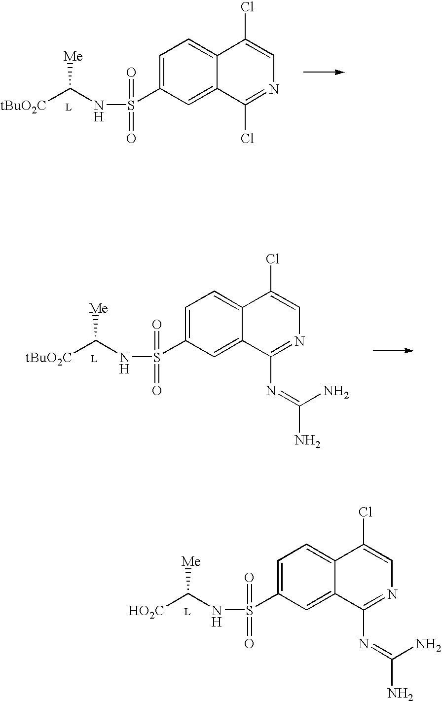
N(C([HO2C])[Me])S(=O)(=O)C1=CC=C2C(=C1)C(N=C(N)N)=NC=C2Cl.N(C([tBuO2C])[Me])S(=O)(=O)C1=CC=C2C(=C1)C(Cl)=NC=C2Cl.N(C([tBuO2C])[Me])S(=O)(=O)C1=CC=C2C(=C1)C(N=C(N)N)=NC=C2Cl
